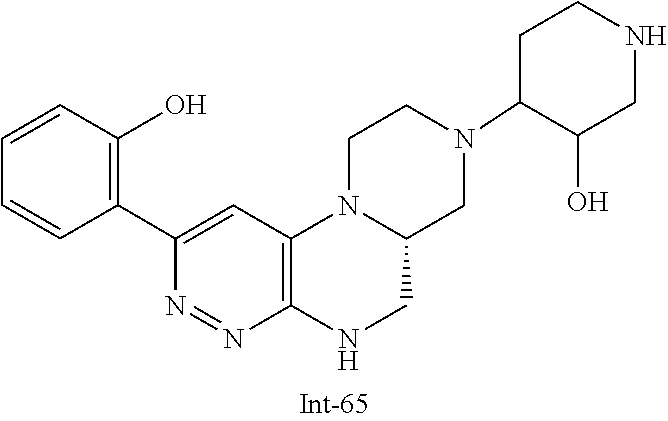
C1=CC(C2=CC3=C(NCC4CN(C5C(O)CNCC5)CCN34)N=N2)=C(O)C=C1
